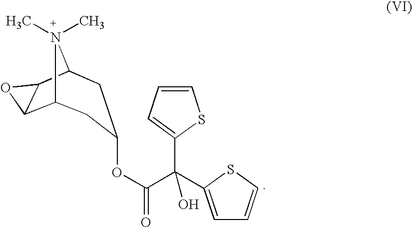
C12C3C(C(N1(C)C)CC(OC(C(C1=CC=CS1)(O)C1=CC=CS1)=O)C2)O3
